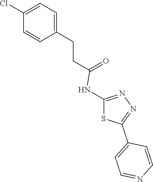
C1=C(CCC(=O)NC2=NN=C(C3=CC=NC=C3)S2)C=CC(Cl)=C1
